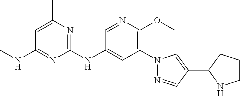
C1(N2N=CC(C3NCCC3)=C2)=C(OC)N=CC(NC2=NC(C)=CC(NC)=N2)=C1
